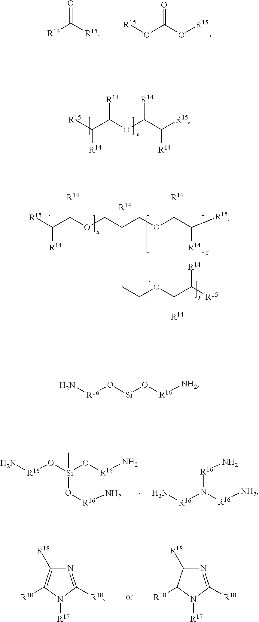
[R14]C(C([R15])[R14])OC(C([R15])[R14])[R14].[R14]C(C([R15])[R14])OCC(COC(C([R15])[R14])[R14])([R14])CCOC(C([R14])[R15])[R14].O=C([R15])[R14].O=C(O[R15])O[R15].[R16](O[Si](O[R16]N)(O[R16]N)C)N.N[R16]N([R16][NH2])[R16]N.N1=C([R18])N([R17])C([R18])=C1[R18].N1=C([R18])N([R17])C([R18])C1[R18].[R16](O[Si](O[R16][NH2])(C)C)N
